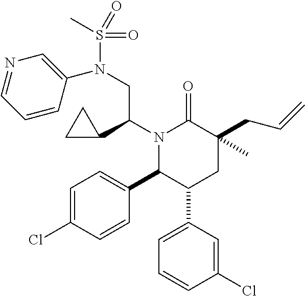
N1(C(C2CC2)CN(S(C)(=O)=O)C2=CN=CC=C2)C(C2=CC=C(Cl)C=C2)C(C2=CC=CC(Cl)=C2)CC(CC=C)(C)C1=O
